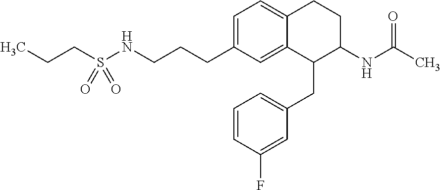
C1=C(CCCNS(CCC)(=O)=O)C=C2C(=C1)CCC(NC(C)=O)C2CC1=CC=CC(F)=C1
